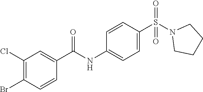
C1(Cl)=C(Br)C=CC(C(NC2=CC=C(S(N3CCCC3)(=O)=O)C=C2)=O)=C1
